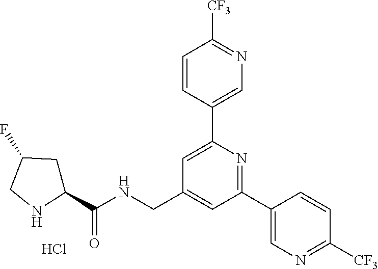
C1=C(C2=CN=C([CF3])C=C2)N=C(C2=CN=C([CF3])C=C2)C=C1CNC(C1CC(F)CN1)=O.Cl
